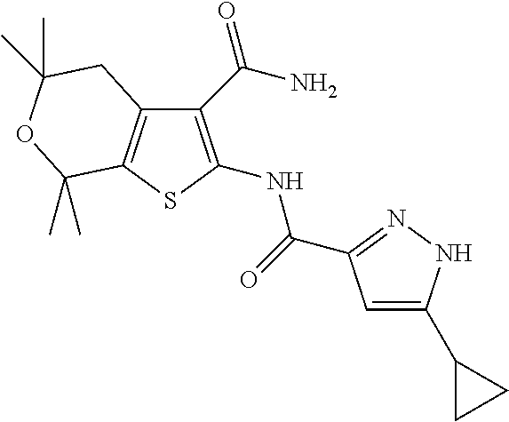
C1(C(N)=O)=C(NC(=O)C2=NNC(C3CC3)=C2)SC2=C1CC(C)(C)OC2(C)C
